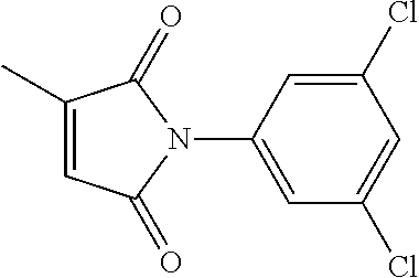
C1(C)=CC(=O)N(C2=CC(Cl)=CC(Cl)=C2)C1=O
